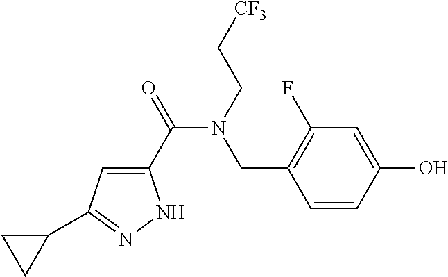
C1(C(=O)N(CC[CF3])CC2=C(F)C=C(O)C=C2)=CC(C2CC2)=NN1
